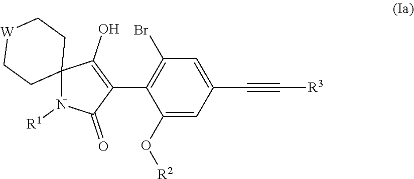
C1(Br)=C(C2=C(O)C3(N([R1])C2=O)CC[W]CC3)C(O[R2])=CC(C#C[R3])=C1
